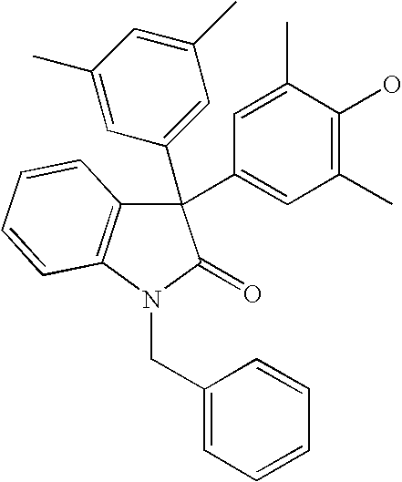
C1(C2(C3=CC(C)=CC(C)=C3)C3=C(N(CC4=CC=CC=C4)C2=O)C=CC=C3)=CC(C)=C(O)C(C)=C1
